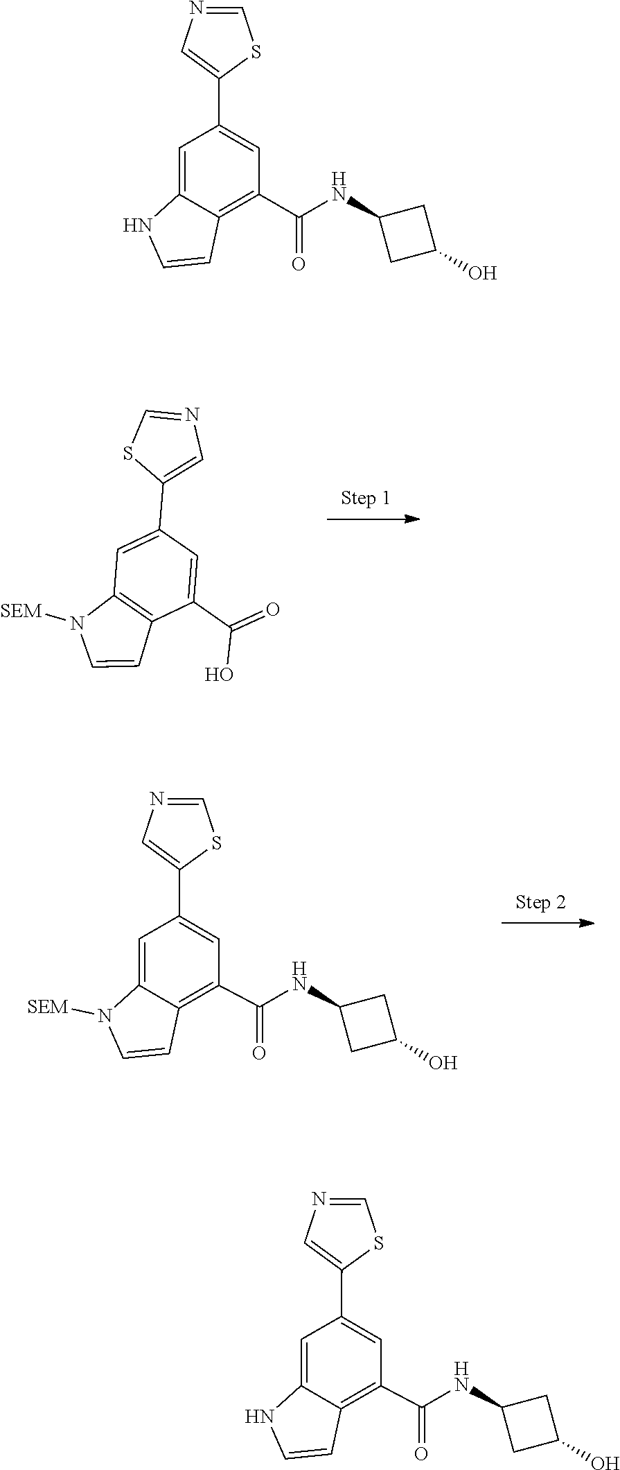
C1=NC=C(C2=CC3=C(C(C(=O)O)=C2)C=CN3[SEM])S1.C1(C2=CN=CS2)=CC(C(=O)NC2CC(O)C2)=C2C(=C1)N([SEM])C=C2.C12=C(C(NC3CC(O)C3)=O)C=C(C3=CN=CS3)C=C1NC=C2.C1(C2=CN=CS2)=CC(C(=O)NC2CC(O)C2)=C2C(=C1)NC=C2
